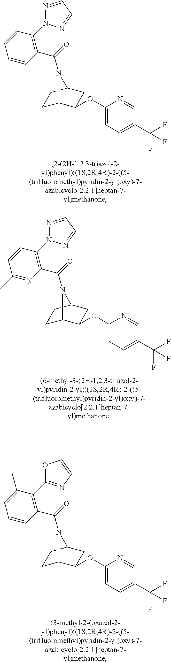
C(=O)(N1C2CCC1CC2OC1=CC=C(C(F)(F)F)C=N1)C1=C(N2N=CC=N2)C=CC=C1.C(=O)(N1C2CCC1CC2OC1=CC=C(C(F)(F)F)C=N1)C1=C(N2N=CC=N2)C=CC(C)=N1.C(=O)(N1C2CCC1CC2OC1=CC=C(C(F)(F)F)C=N1)C1=C(C2=NC=CO2)C(C)=CC=C1
